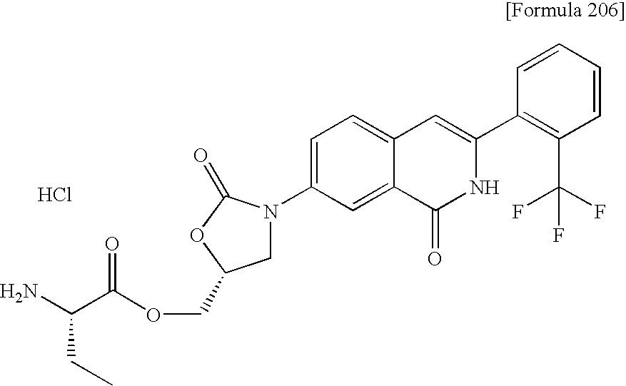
C1=CC=CC(C2=CC3=CC=C(N4CC(COC(C(N)CC)=O)OC4=O)C=C3C(=O)N2)=C1C(F)(F)F.Cl
